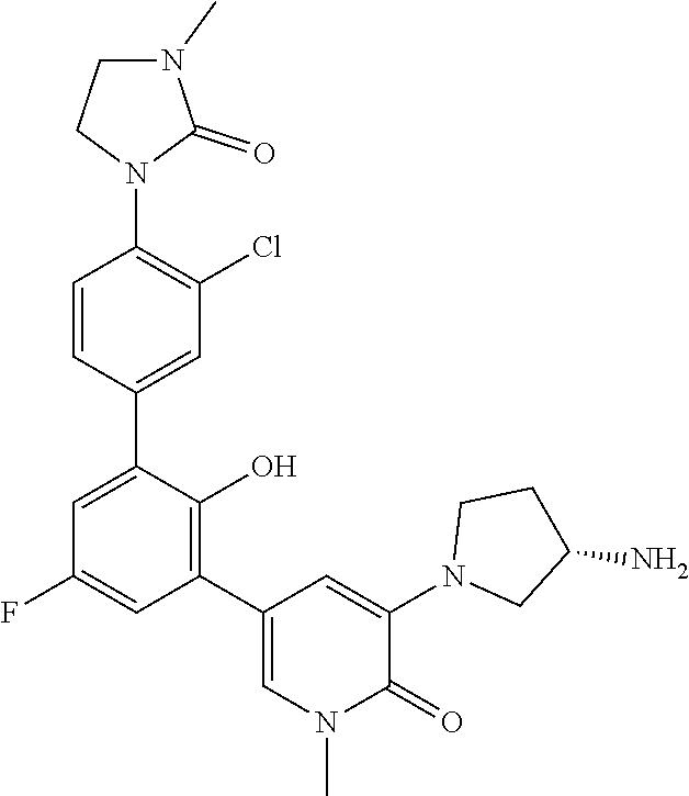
C1N(C)C(=O)N(C2=C(Cl)C=C(C3=CC(F)=CC(C4=CN(C)C(=O)C(N5CC(N)CC5)=C4)=C3O)C=C2)C1
